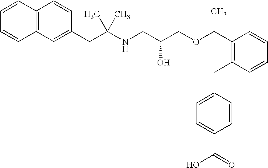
C12=C(C=C(CC(NCC(COC(C3=C(CC4=CC=C(C(=O)O)C=C4)C=CC=C3)C)O)(C)C)C=C1)C=CC=C2
